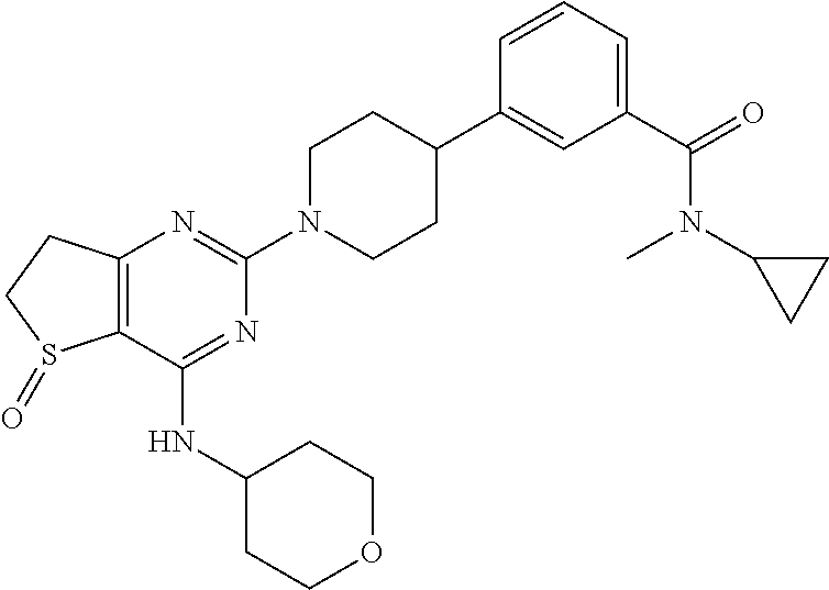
C12=C(CCS1=O)N=C(N1CCC(C3=CC(C(=O)N(C)C4CC4)=CC=C3)CC1)N=C2NC1CCOCC1
